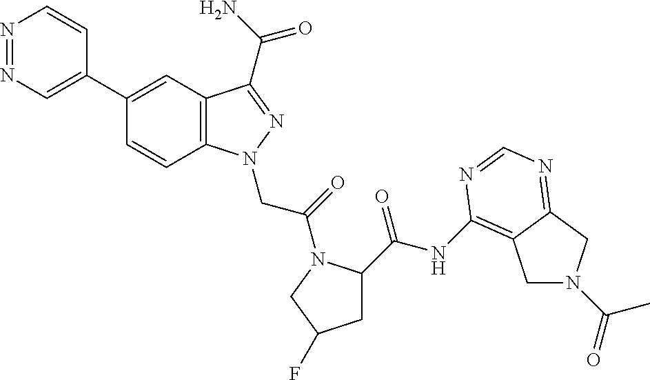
C1(C2=CN=NC=C2)=CC2=C(C=C1)N(CC(=O)N1C(C(=O)NC3=C4CN(C(C)=O)CC4=NC=N3)CC(F)C1)N=C2C(N)=O
